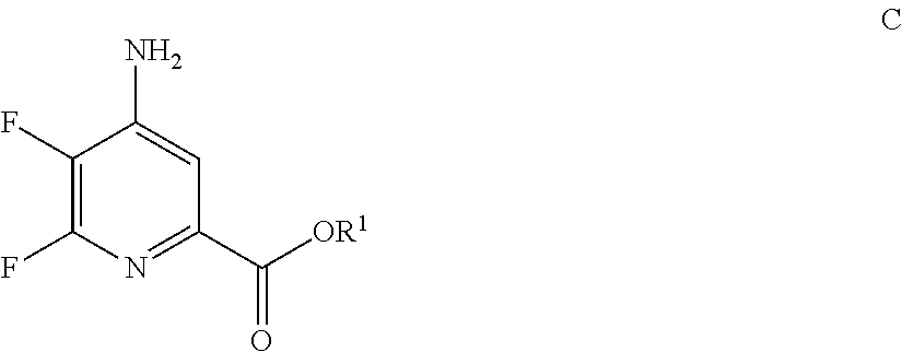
C1(F)=C(F)N=C(C([OR1])=O)C=C1N
